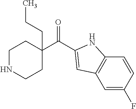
C(=O)(C1(CCC)CCNCC1)C1=CC2=C(C=CC(F)=C2)N1
